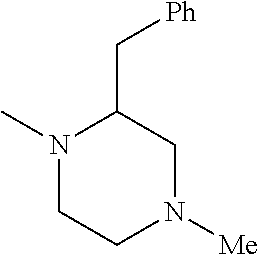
N1(C)CCN([Me])CC1C[Ph]
